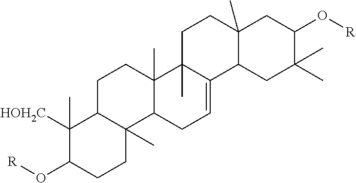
C1([HOH2C])(C)C(O[R])CCC2(C)C1CCC1(C)C2CC=C2C1(C)CCC1(C)C2CC(C)(C)C(O[R])C1
